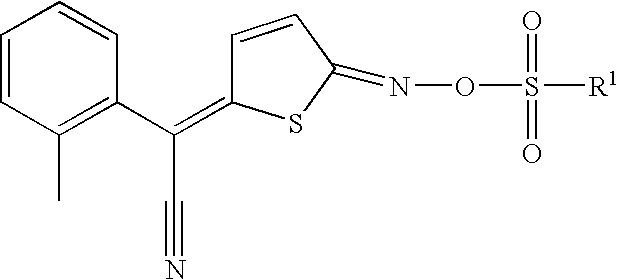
C1=CC(C)=C(C(=C2C=CC(=NOS([R1])(=O)=O)S2)C#N)C=C1
